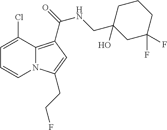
C1=C(Cl)C2=C(C(=O)NCC3(O)CC(F)(F)CCC3)C=C(CCF)N2C=C1
